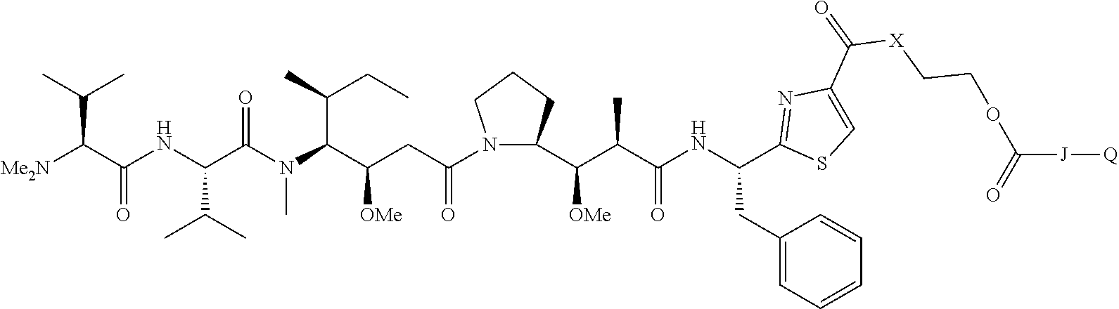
[Me2N]C(C(NC(C(N(C(C(CC(=O)N1CCCC1C(C(C(NC(CC1=CC=CC=C1)C1=NC(C(=O)[X]CCOC([J][Q])=O)=CS1)=O)C)[OMe])[OMe])C(C)CC)C)=O)C(C)C)=O)C(C)C
